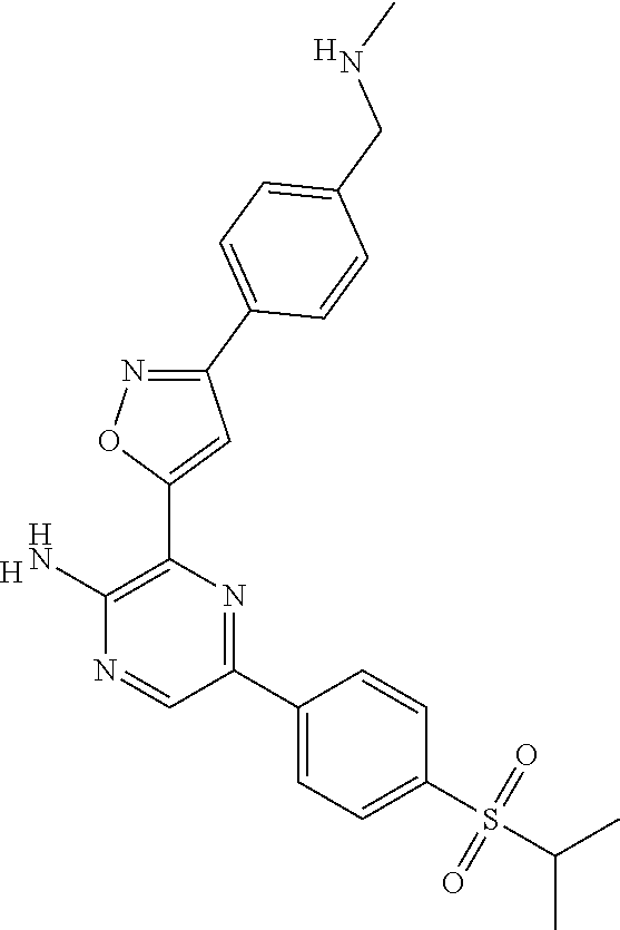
[H].C1(N)=C(C2=CC(C3=CC=C(CNC)C=C3)=NO2)N=C(C2=CC=C(S(=O)(=O)C(C)C)C=C2)C=N1.[H]
